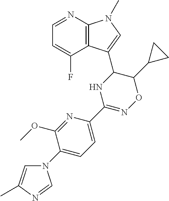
C1=NC2=C(C(F)=C1)C(C1C(C3CC3)ON=C(C3=CC=C(N4C=C(C)N=C4)C(OC)=N3)N1)=CN2C
